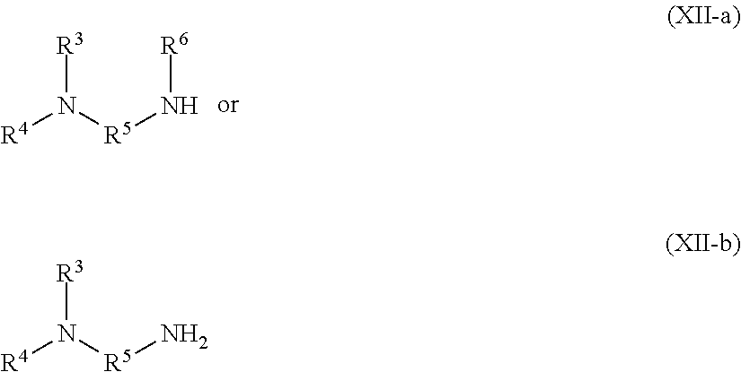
[R4]N([R5]N[R6])[R3].[R4]N([R5]N)[R3]
